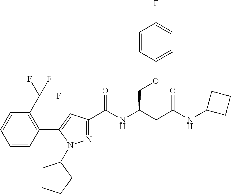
C1(C2=CC(C(NC(CC(NC3CCC3)=O)COC3=CC=C(F)C=C3)=O)=NN2C2CCCC2)=C(C(F)(F)F)C=CC=C1
